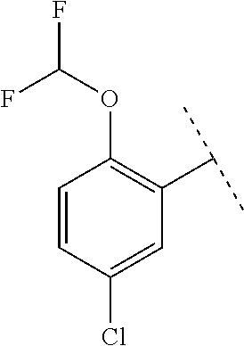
C1=CC(Cl)=CC(C(C)C)=C1OC(F)F
